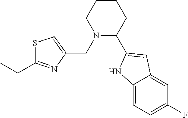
CCC1=NC(CN2C(C3=CC4=CC(F)=CC=C4N3)CCCC2)=CS1
